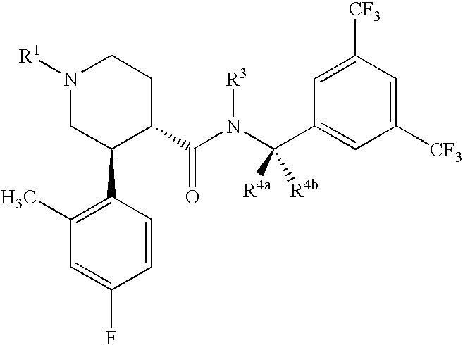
N1([R1])CC(C2=C(C)C=C(F)C=C2)C(C(N(C(C2=CC([CF3])=CC([CF3])=C2)([R4a])[R4b])[R3])=O)CC1
